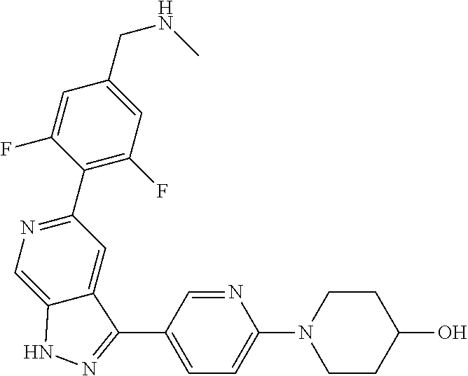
C1(C2=NC=C3C(=C2)C(C2=CC=C(N4CCC(O)CC4)N=C2)=NN3)=C(F)C=C(CNC)C=C1F
